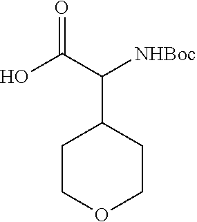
C1COCCC1C(C(=O)O)[NHBoc]
